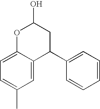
C1=C2C(=CC=C1C)OC(O)CC2C1=CC=CC=C1
